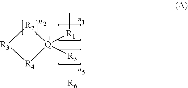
[R1]([Q]1([R5][R6])[R2][R3][R4]1)C
